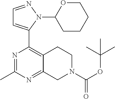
N1=C(C)N=C2C(=C1C1=CC=NN1C1CCCCO1)CCN(C(OC(C)(C)C)=O)C2
